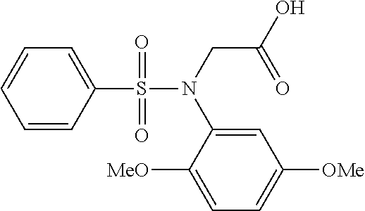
C1=C(S(=O)(=O)N(CC(O)=O)C2=CC([OMe])=CC=C2[MeO])C=CC=C1
